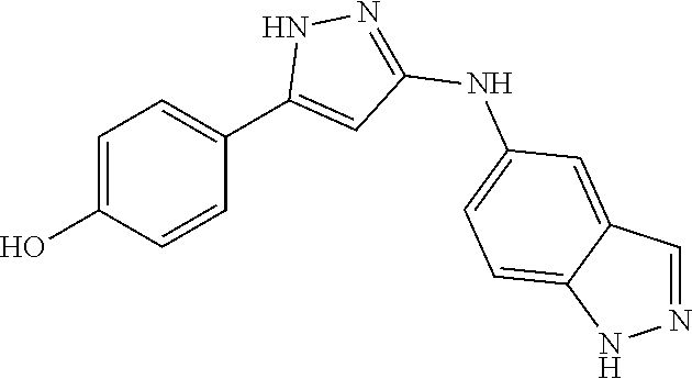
C1=C(O)C=CC(C2=CC(NC3=CC=C4C(=C3)C=NN4)=NN2)=C1
